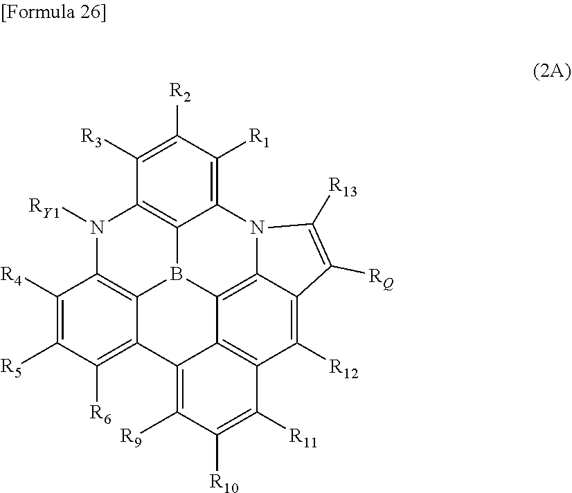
C1([R3])=C([R2])C([R1])=C2C3=C1N([RY1])C1=C4B3C3=C5N2C([R13])=C([RQ])C5=C([R12])C2=C3C(=C([R9])C([R10])=C2[R11])C4=C([R6])C([R5])=C1[R4]
